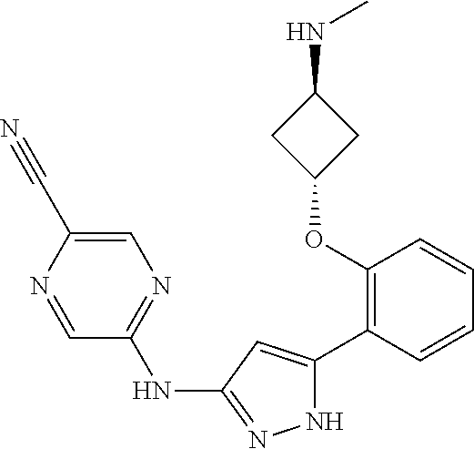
C1(OC2=C(C3=CC(NC4=NC=C(C#N)N=C4)=NN3)C=CC=C2)CC(NC)C1
